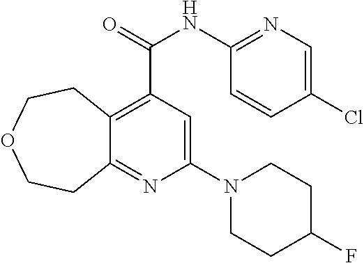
C12=C(C(NC3=NC=C(Cl)C=C3)=O)C=C(N3CCC(F)CC3)N=C1CCOCC2
